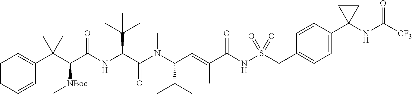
C1=CC=CC(C(C(C(NC(C(N(C(C=C(C(NS(CC2=CC=C(C3(NC([CF3])=O)CC3)C=C2)(=O)=O)=O)C)C(C)C)C)=O)C(C)(C)C)=O)[NBoc]C)(C)C)=C1
